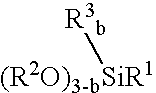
[(R2O)3-bSiR1][R3b]
